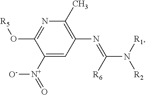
C1([N+](=O)[O-])=CC(N=C([R6])N([R1])[R2])=C(C)N=C1O[R5]
